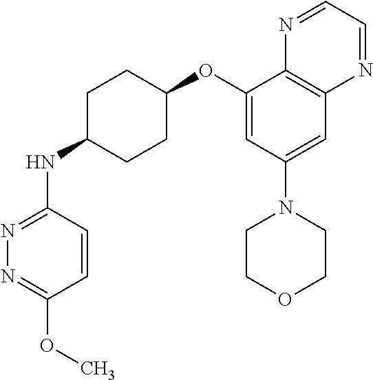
C1(OC2CCC(NC3=NN=C(OC)C=C3)CC2)=CC(N2CCOCC2)=CC2=C1N=CC=N2
